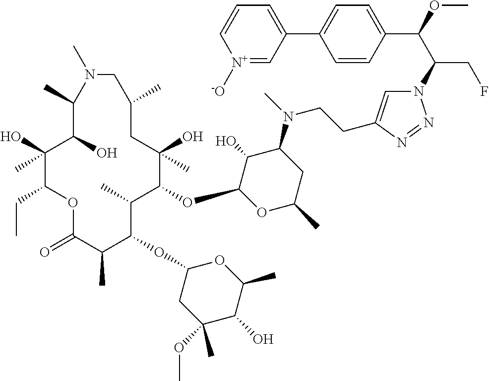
C1(O)(C)C(CC)OC(=O)C(C)C(OC2CC(OC)(C)C(O)C(C)O2)C(C)C(OC2OC(C)CC(N(C)CCC3=CN(C(C(OC)C4=CC=C(C5=CC=C[N+]([-O])=C5)C=C4)CF)N=N3)C2O)C(O)(C)CC(C)CN(C)C(C)C1O
